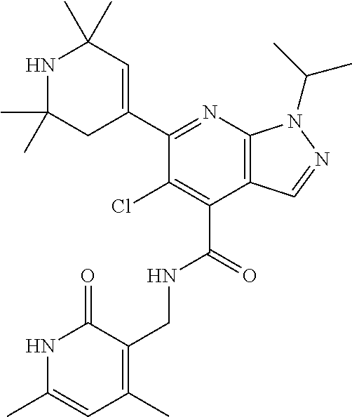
C1(C2=NC3=C(C=NN3C(C)C)C(C(=O)NCC3=C(C)C=C(C)NC3=O)=C2Cl)=CC(C)(C)NC(C)(C)C1
